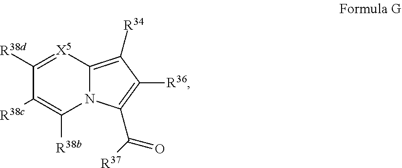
C1([R38d])=[X5]C2=C([R34])C([R36])=C(C([R37])=O)N2C([R38b])=C1[R38c]
